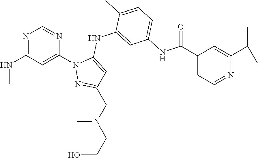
N1=C(NC)C=C(N2N=C(CN(CCO)C)C=C2NC2=CC(NC(C3=CC=NC(C(C)(C)C)=C3)=O)=CC=C2C)N=C1
